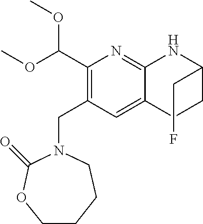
C1(C(OC)OC)=C(CN2C(=O)OCCCC2)C=C2C(=N1)NC(CF)CC2
